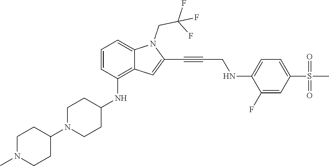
C(C#CC1=CC2=C(NC3CCN(C4CCN(C)CC4)CC3)C=CC=C2N1CC(F)(F)F)NC1=CC=C(S(C)(=O)=O)C=C1F
